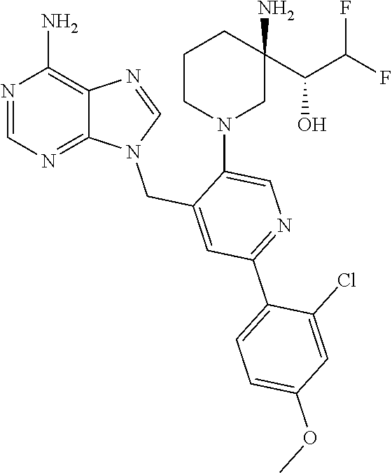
N1=CN=C2C(=C1N)N=CN2CC1=CC(C2=CC=C(OC)C=C2Cl)=NC=C1N1CC(N)(C(O)C(F)F)CCC1
